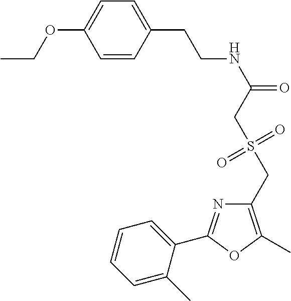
C1=CC(CCNC(=O)CS(CC2=C(C)OC(C3=CC=CC=C3C)=N2)(=O)=O)=CC=C1OCC
